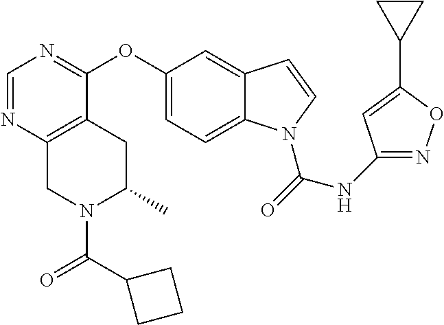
O(C1=CC=C2C(=C1)C=CN2C(=O)NC1=NOC(C2CC2)=C1)C1=NC=NC2=C1CC(C)N(C(=O)C1CCC1)C2
